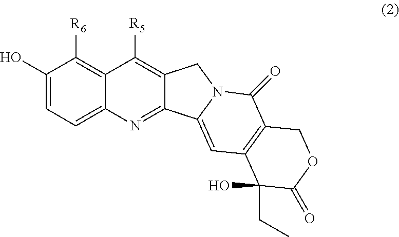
C1(O)=CC=C2C(=C1[R6])C([R5])=C1C(=N2)C2=CC3=C(C(=O)N2C1)COC(=O)C3(O)CC
